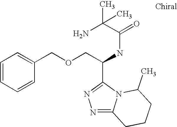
C1=CC=CC(COCC(NC(C(C)(N)C)=O)C2=NN=C3N2C(C)CCC3)=C1
